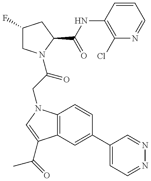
C1(F)CN(C(=O)CN2C3=C(C(C(C)=O)=C2)C=C(C2=CC=NN=C2)C=C3)C(C(NC2=C(Cl)N=CC=C2)=O)C1
